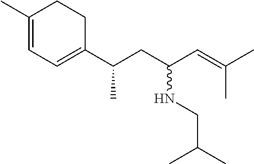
C1(C)=CC=C(C(CC(C=C(C)C)NCC(C)C)C)CC1
